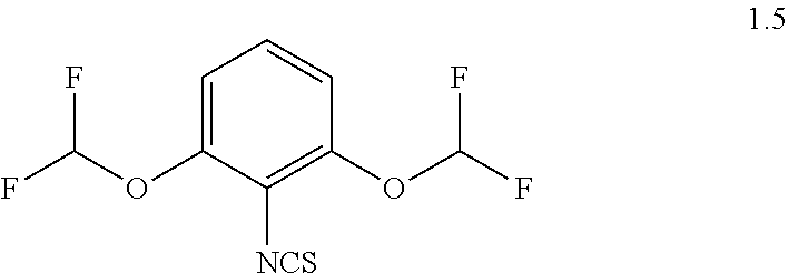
C1=CC=C(OC(F)F)C([NCS])=C1OC(F)F
